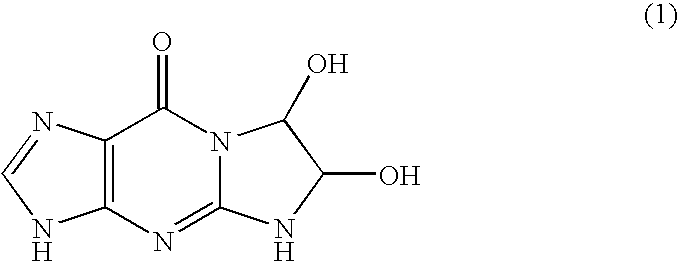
C12=C(N=C3N(C1=O)C(O)C(O)N3)NC=N2
